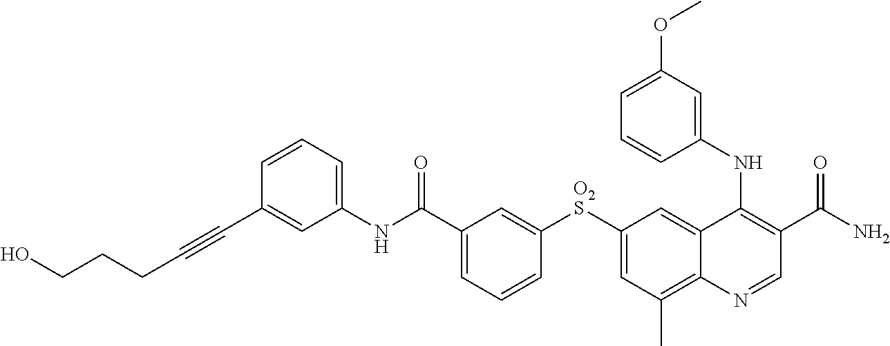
C1(NC(C2=CC=CC([O2S]C3=CC(C)=C4C(=C3)C(NC3=CC(OC)=CC=C3)=C(C(N)=O)C=N4)=C2)=O)=CC=CC(C#CCCCO)=C1
